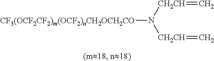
[CF3(OCF2CF2)m(OCF2)nCH2OCH2CO]N([CH2CH]=C)[CH2CH]=C
